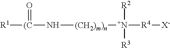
[(C]([R1])(N[(CH2)m)n][N+]([R4][X-])([R2])[R3])=O
